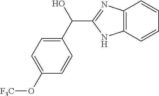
C12=C(C=CC=C1)NC(C(C1=CC=C(O[F3C])C=C1)O)=N2
